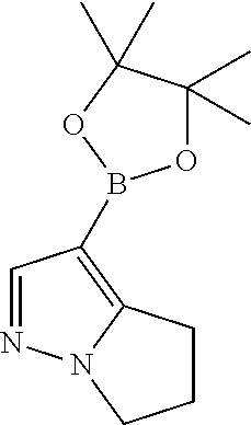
C1=NN2C(=C1B1OC(C)(C)C(C)(C)O1)CCC2
